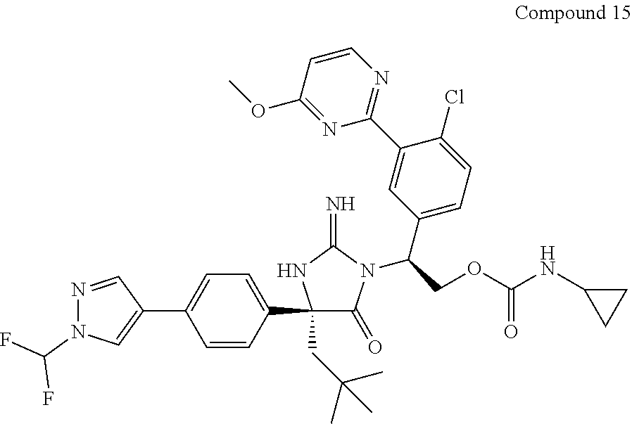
C1(C2=CC=C(C3=CN(C(F)F)N=C3)C=C2)(CC(C)(C)C)C(=O)N(C(C2=CC=C(Cl)C(C3=NC=CC(OC)=N3)=C2)COC(NC2CC2)=O)C(=N)N1
